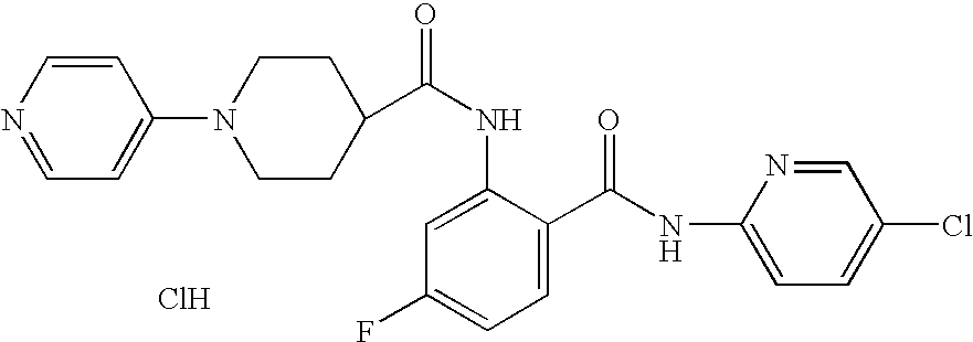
C1=NC=CC(N2CCC(C(NC3=CC(F)=CC=C3C(NC3=CC=C(Cl)C=N3)=O)=O)CC2)=C1.Cl
